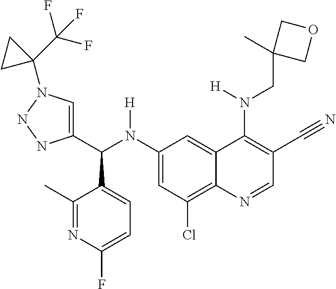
C1(N(C(C2=CN(C3(C(F)(F)F)CC3)NN2)C2=CC=C(F)N=C2C)[H])=CC(Cl)=C2C(=C1)C(N(CC1(C)COC1)[H])=C(C#N)C=N2
